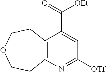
C12=C(N=C([OTf])C=C1C(=O)[OEt])CCOCC2
